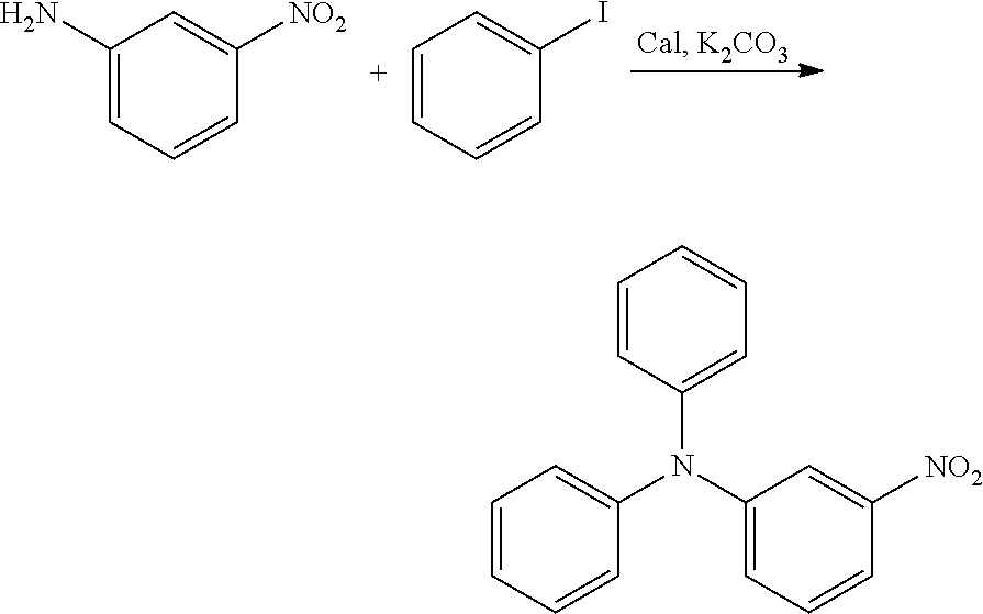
C1(N)=CC=CC([NO2])=C1.C1=CC=CC(I)=C1.C1=CC=CC(N(C2=CC=CC([NO2])=C2)C2=CC=CC=C2)=C1
